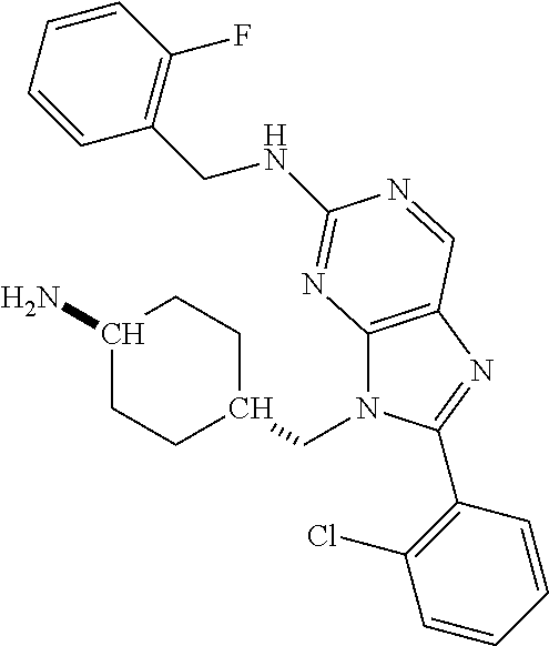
C12=C(N=C(C3=C(Cl)C=CC=C3)N1CC1CCC(N)CC1)C=NC(NCC1=C(F)C=CC=C1)=N2
